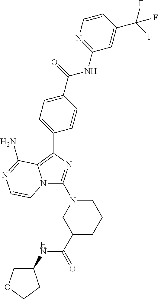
N12C(N3CC(C(=O)NC4COCC4)CCC3)=NC(C3=CC=C(C(=O)NC4=NC=CC(C(F)(F)F)=C4)C=C3)=C1C(N)=NC=C2
